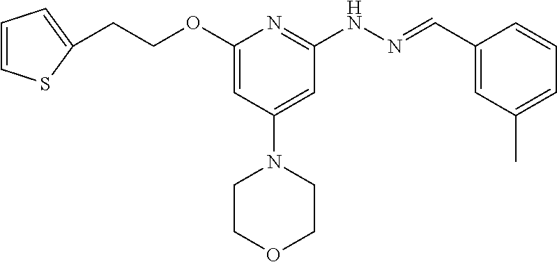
C(COC1=CC(N2CCOCC2)=CC(NN=CC2=CC(C)=CC=C2)=N1)C1=CC=CS1
